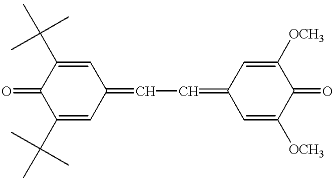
C1(C(C)(C)C)=CC(=CC=C2C=C([OCH3])C(=O)C([OCH3])=C2)C=C(C(C)(C)C)C1=O
